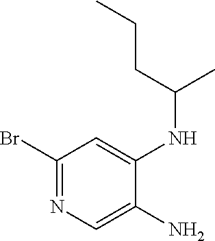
C1(Br)=NC=C(N)C(NC(C)CCC)=C1
